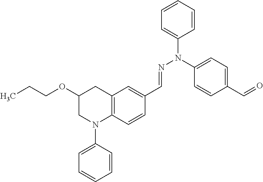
C1(OCCC)CN(C2=CC=CC=C2)C2=C(C1)C=C(C=NN(C1=CC=CC=C1)C1=CC=C(C=O)C=C1)C=C2
